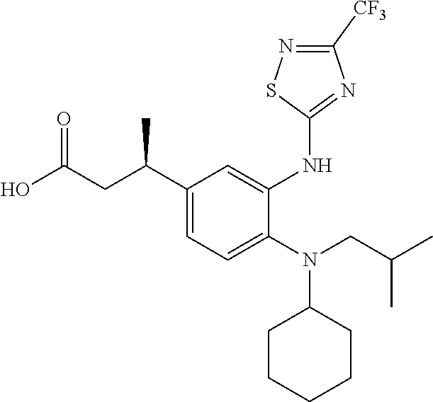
C1(C(CC(O)=O)C)=CC=C(N(C2CCCCC2)CC(C)C)C(NC2=NC([CF3])=NS2)=C1
